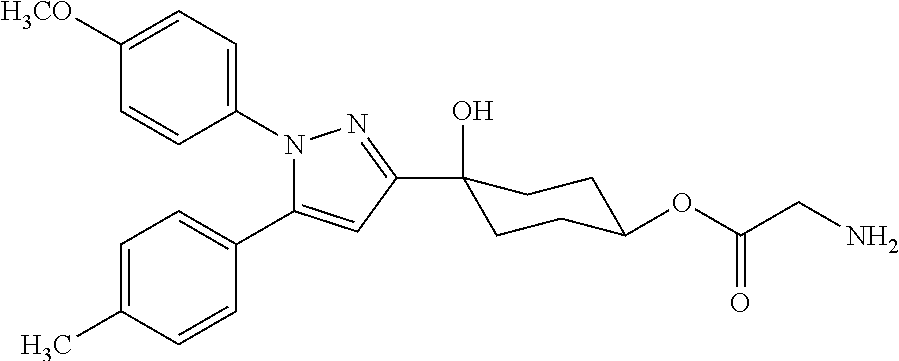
C1=C(C)C=CC(C2=CC(C3(O)CCC(OC(CN)=O)CC3)=NN2C2=CC=C([H3CO])C=C2)=C1
